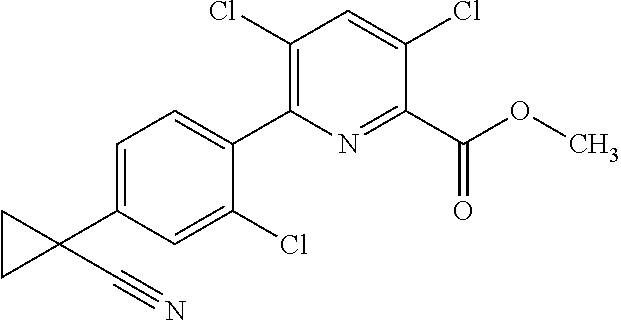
C1=C(C2(C#N)CC2)C=C(Cl)C(C2=C(Cl)C=C(Cl)C(C(OC)=O)=N2)=C1
